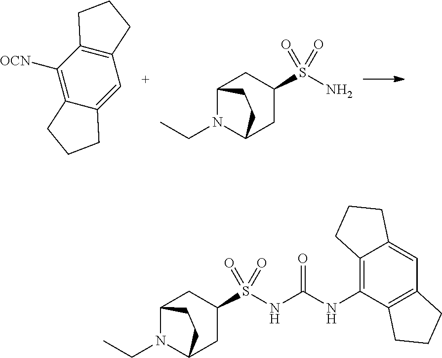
C12=C(C([OCN])=C3C(=C1)CCC3)CCC2.C12N(CC)C(CC(S(N)(=O)=O)C1)CC2.C12N(CC)C(CC(S(NC(NC3=C4C(=CC5=C3CCC5)CCC4)=O)(=O)=O)C1)CC2
